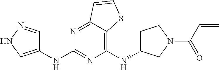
C1(NC2CCN(C(C=C)=O)C2)=C2C(=NC(NC3=CNN=C3)=N1)C=CS2
